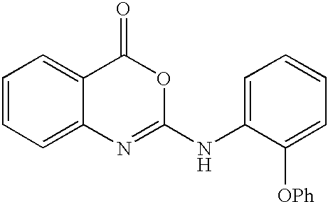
C1=CC=C2C(=C1)C(=O)OC(NC1=CC=CC=C1[OPh])=N2
